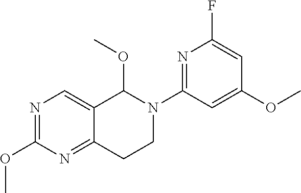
C12=CN=C(OC)N=C1CCN(C1=NC(F)=CC(OC)=C1)C2OC
